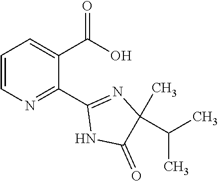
C1=CN=C(C2=NC(C)(C(C)C)C(=O)N2)C(C(O)=O)=C1
